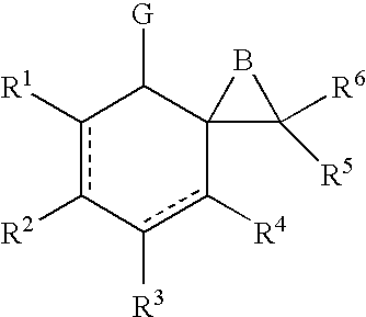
c1([R3])c([R4])C2(C([G])c([R1])c-1[R2])C([R5])([R6])B2
